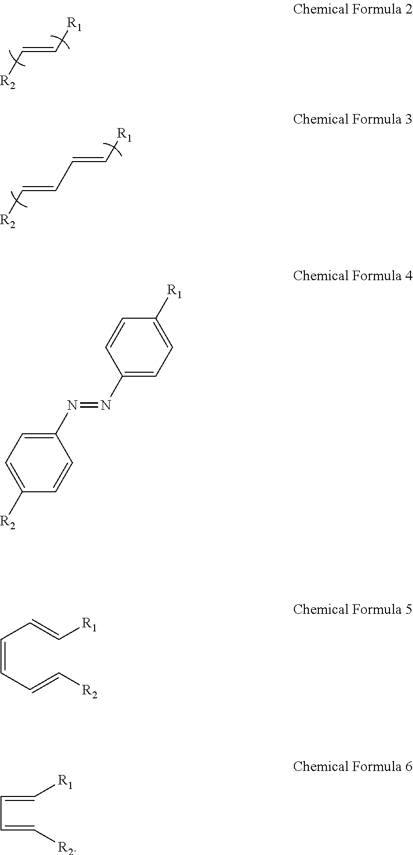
C(=CC=C[R1])[R2].C(=C[R1])[R2].C(C=C[R2])=C[R1].C1(N=NC2=CC=C([R2])C=C2)=CC=C([R1])C=C1.C(=CC=C[R2])C=C[R1]
